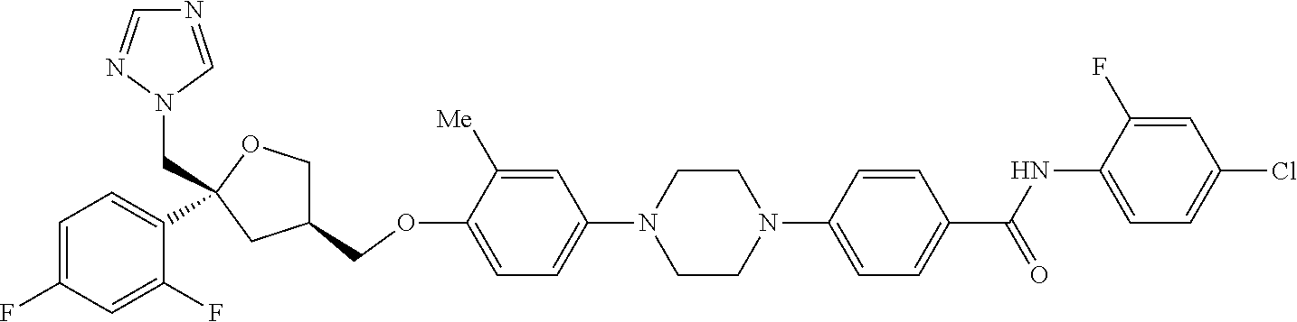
C1=C([Me])C(OCC2COC(CN3C=NC=N3)(C3=CC=C(F)C=C3F)C2)=CC=C1N1CCN(C2=CC=C(C(NC3=CC=C(Cl)C=C3F)=O)C=C2)CC1
